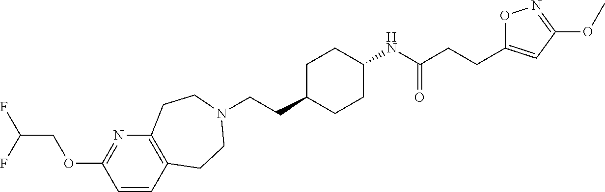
C(CC1CCC(NC(CCC2=CC(OC)=NO2)=O)CC1)N1CCC2=C(N=C(OCC(F)F)C=C2)CC1
